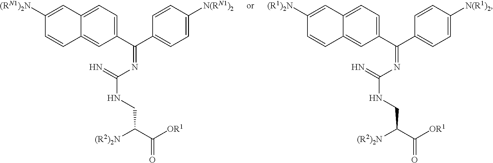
C12=CC=C(C(=NC(=N)NCC([(R2)2N])C(=O)[OR1])C3=CC=C([N(RN1)2])C=C3)C=C1C=CC([(RN1)2N])=C2.C12=CC=C(C(=NC(=N)NCC([(R2)2N])C(=O)[OR1])C3=CC=C([N(R1)2])C=C3)C=C1C=CC([(R1)2N])=C2
